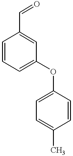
C1=CC=C(OC2=CC=C(C)C=C2)C=C1C=O
